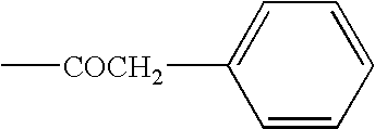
C1=CC=CC=C1[COCH2]C
